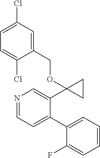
N1=CC=C(C2=CC=CC=C2F)C(C2(OCC3=CC(Cl)=CC=C3Cl)CC2)=C1
